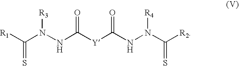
C(N(NC([Y]C(NN(C([R2])=S)[R4])=O)=O)[R3])([R1])=S
